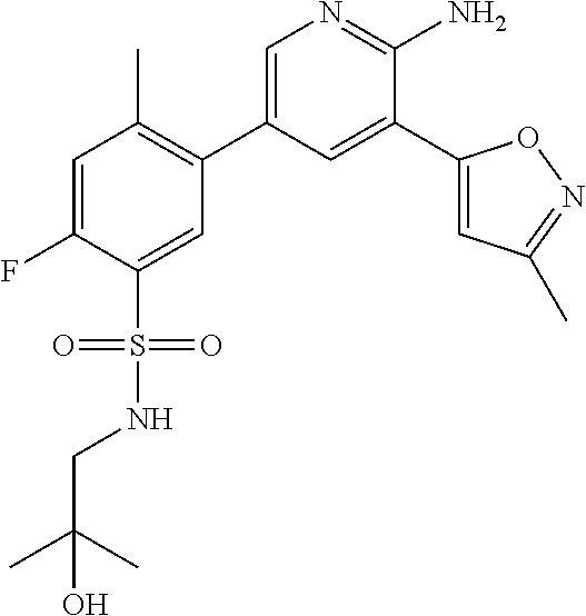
C1=C(F)C(S(NCC(C)(C)O)(=O)=O)=CC(C2=CN=C(N)C(C3=CC(C)=NO3)=C2)=C1C
